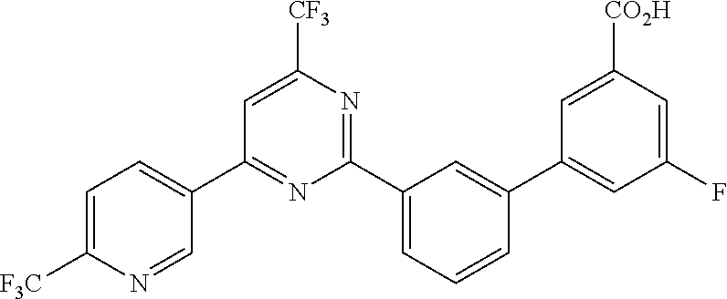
C1(C2=CC=C([F3C])N=C2)=NC(C2=CC=CC(C3=CC(F)=CC([CO2H])=C3)=C2)=NC([CF3])=C1
